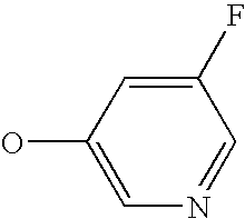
OC1=CN=CC(F)=C1
